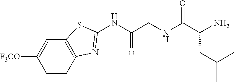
C1(NC(CNC(C(CC(C)C)N)=O)=O)=NC2=C(S1)C=C([F3CO])C=C2
